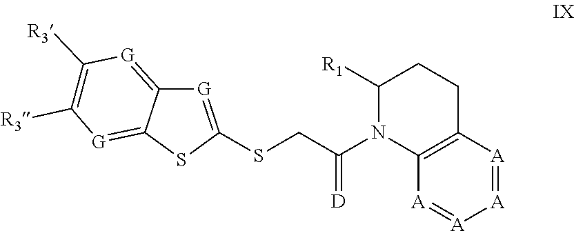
[G]1=C(SCC(N2C3=C(CCC2[R1])[A]=[A][A]=[A]3)=[D])SC2=[G]C([R3])=C([R3])[G]=C12
